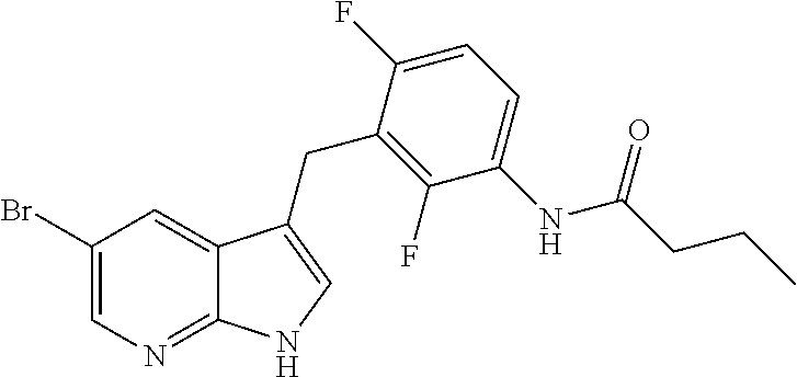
C12=NC=C(Br)C=C1C(CC1=C(F)C(NC(CCC)=O)=CC=C1F)=CN2
